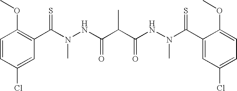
C1=CC(Cl)=CC(C(=S)N(C)NC(C(C(NN(C(C2=CC(Cl)=CC=C2OC)=S)C)=O)C)=O)=C1OC
